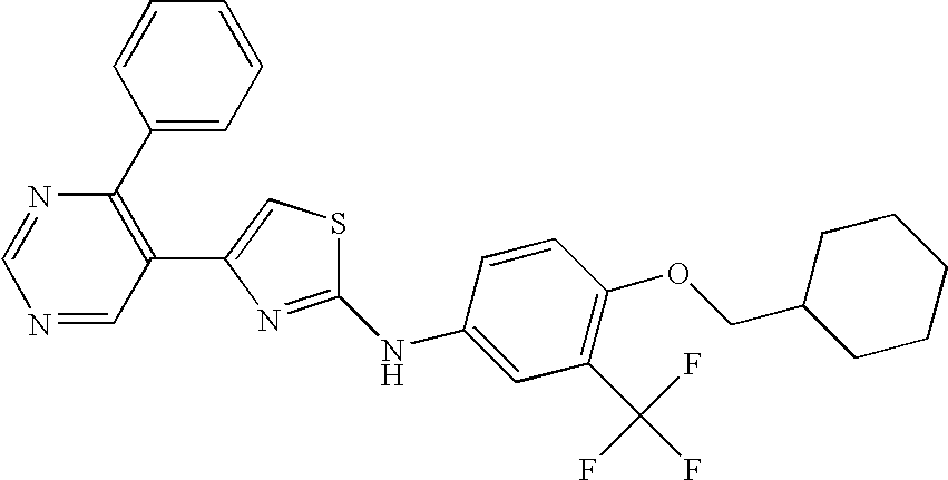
C1=CC(C2=C(C3=CSC(NC4=CC(C(F)(F)F)=C(OCC5CCCCC5)C=C4)=N3)C=NC=N2)=CC=C1
